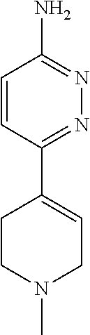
C1=CC(C2=CCN(C)CC2)=NN=C1N
